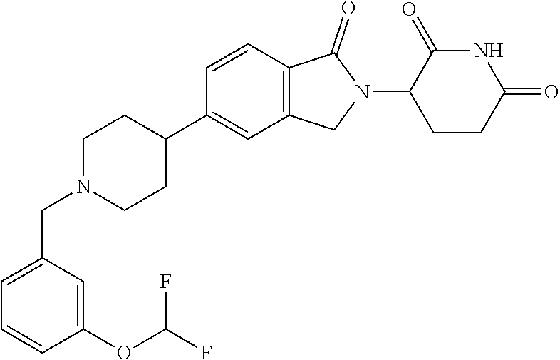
C1N(CC2=CC=CC(OC(F)F)=C2)CCC(C2=CC3=C(C=C2)C(=O)N(C2CCC(=O)NC2=O)C3)C1
